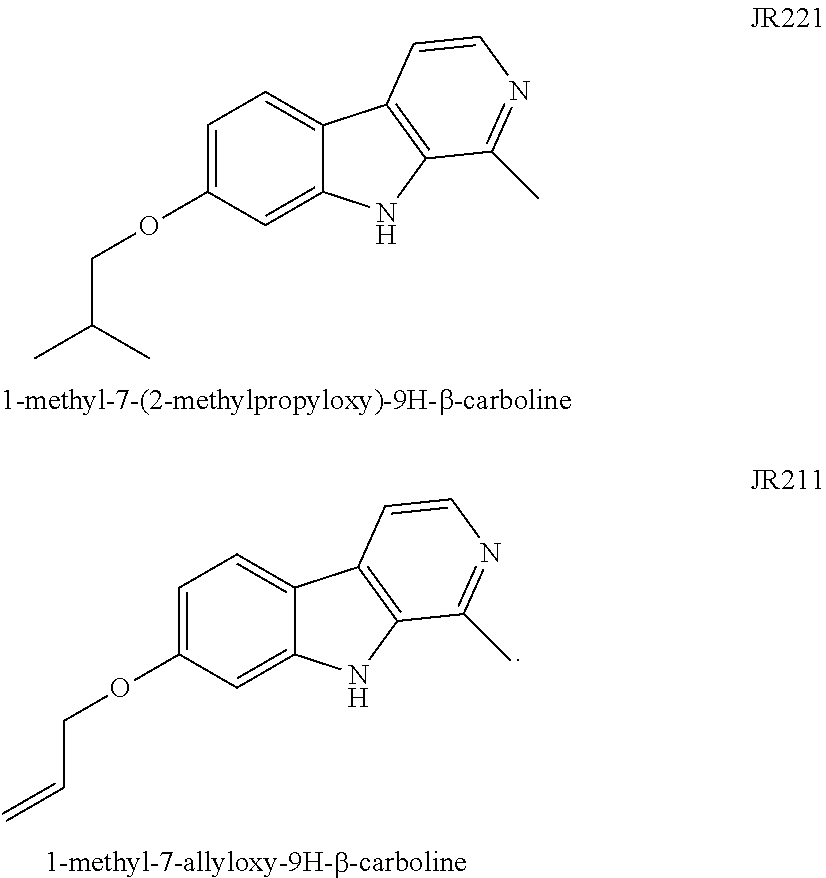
C1=C(OCC(C)C)C=C2C(=C1)C1=C(N2)C(C)=NC=C1.C1=C(OCC=C)C=C2C(=C1)C1=C(N2)C(C)=NC=C1
